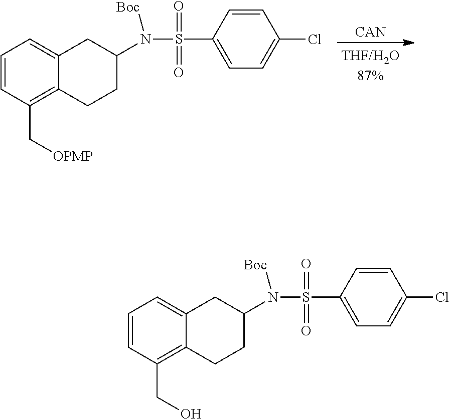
[CAN].C1=CC(C[OPMP])=C2C(=C1)CC(N(S(C1=CC=C(Cl)C=C1)(=O)=O)[Boc])CC2.C1=CC(CO)=C2C(=C1)CC(N(S(C1=CC=C(Cl)C=C1)(=O)=O)[Boc])CC2
